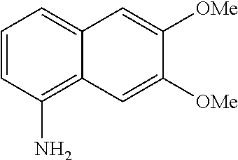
NC1=C2C(=CC=C1)C=C([OMe])C([OMe])=C2
